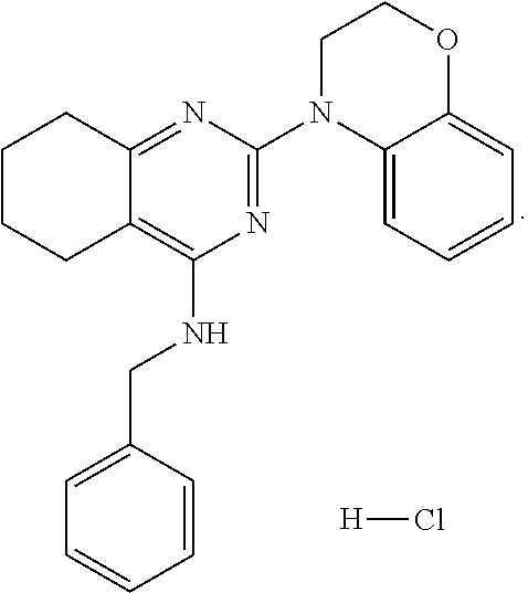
C1CCC2=C(NCC3=CC=CC=C3)N=C(N3C4=CC=CC=C4OCC3)N=C2C1.[H]Cl
